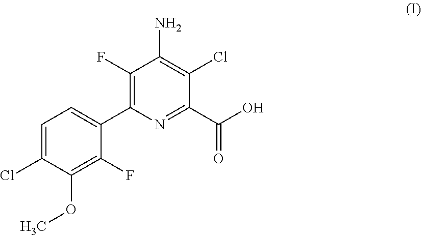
C1(OC)=C(F)C(C2=C(F)C(N)=C(Cl)C(C(=O)O)=N2)=CC=C1Cl
